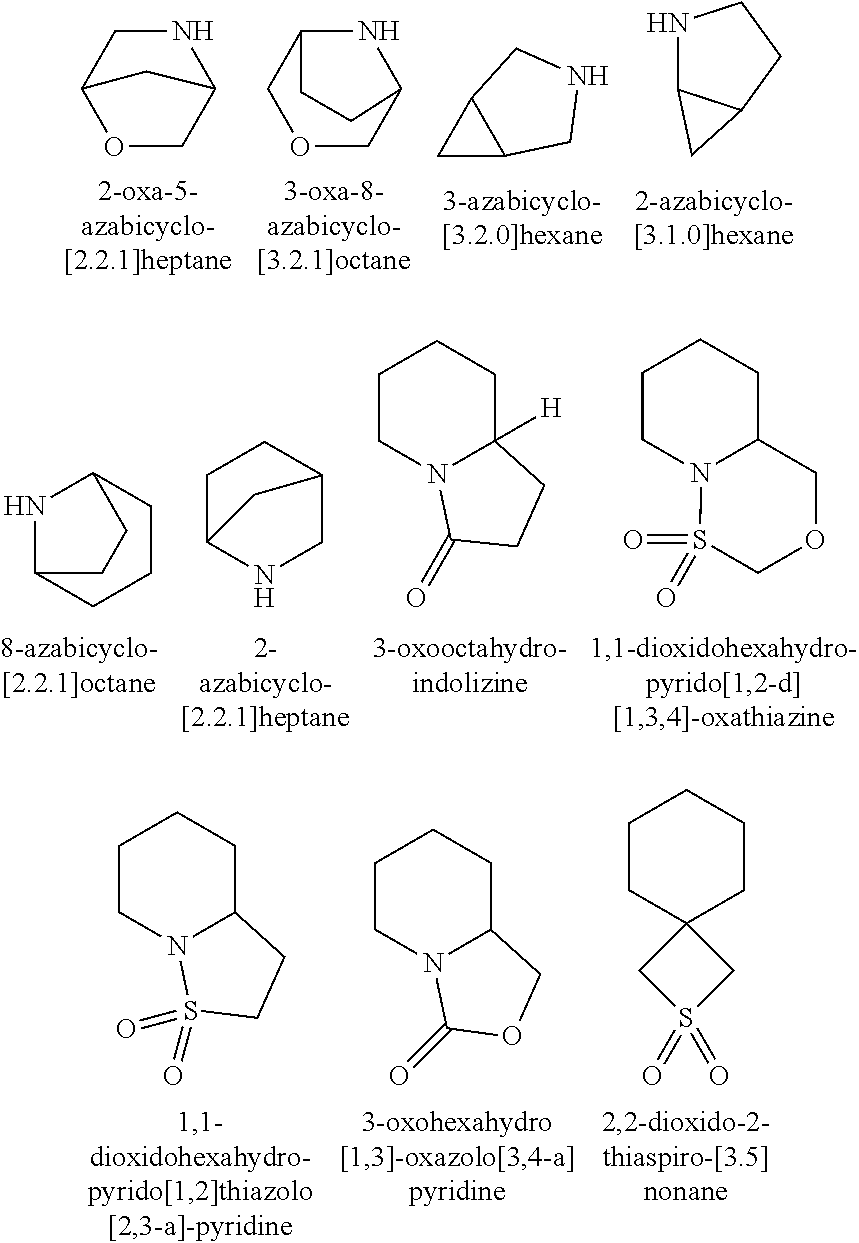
C1C2C1CNC2.C12NC(COC1)CC2.C1NC2COC1C2.N1C2C(CC1)C2.C1CN2C(CC1)COCS2(=O)=O.C1CN2C([H])(CC1)CCC2=O.C1C2NCC(C1)C2.N1C2CCCC1CC2.C1CN2C(CC1)CCS2(=O)=O.C1CN2C(CC1)COC2=O.C1CC2(CCC1)CS(=O)(=O)C2
